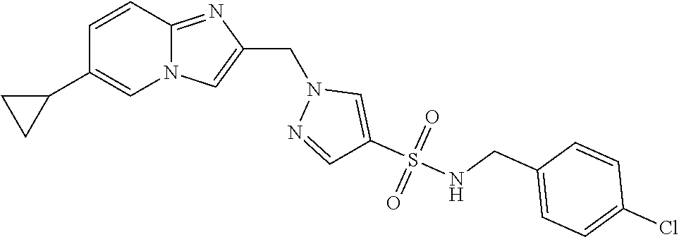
N12C(=NC(CN3N=CC(S(NCC4=CC=C(Cl)C=C4)(=O)=O)=C3)=C1)C=CC(C1CC1)=C2
